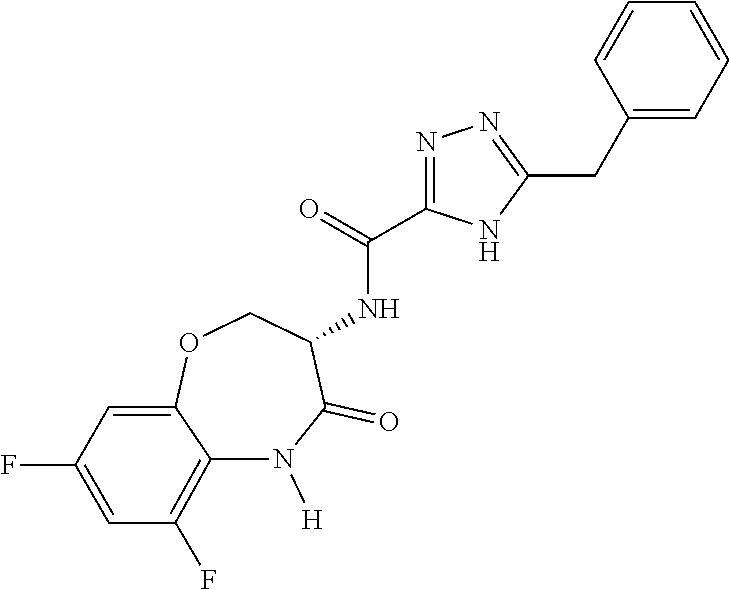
C12=C(F)C=C(F)C=C1OCC(NC(=O)C1=NN=C(CC3=CC=CC=C3)N1)C(=O)N2[H]
